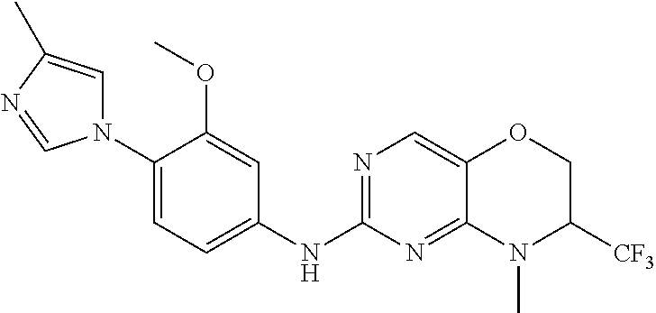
N1(C2=CC=C(NC3=NC=C4C(=N3)N(C)C([CF3])CO4)C=C2OC)C=C(C)N=C1
